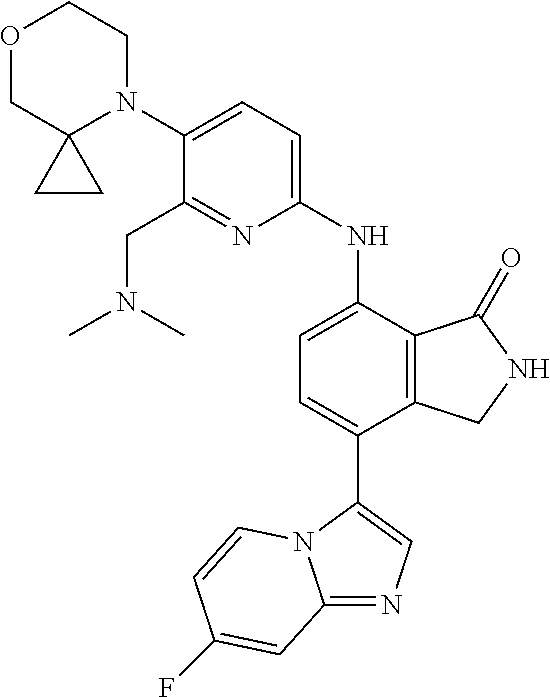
C1(N2CCOCC23CC3)=CC=C(NC2=CC=C(C3=CN=C4N3C=CC(F)=C4)C3=C2C(=O)NC3)N=C1CN(C)C
